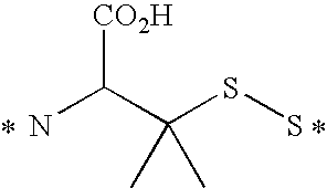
[CO2H]C(C(SS)(C)C)N
